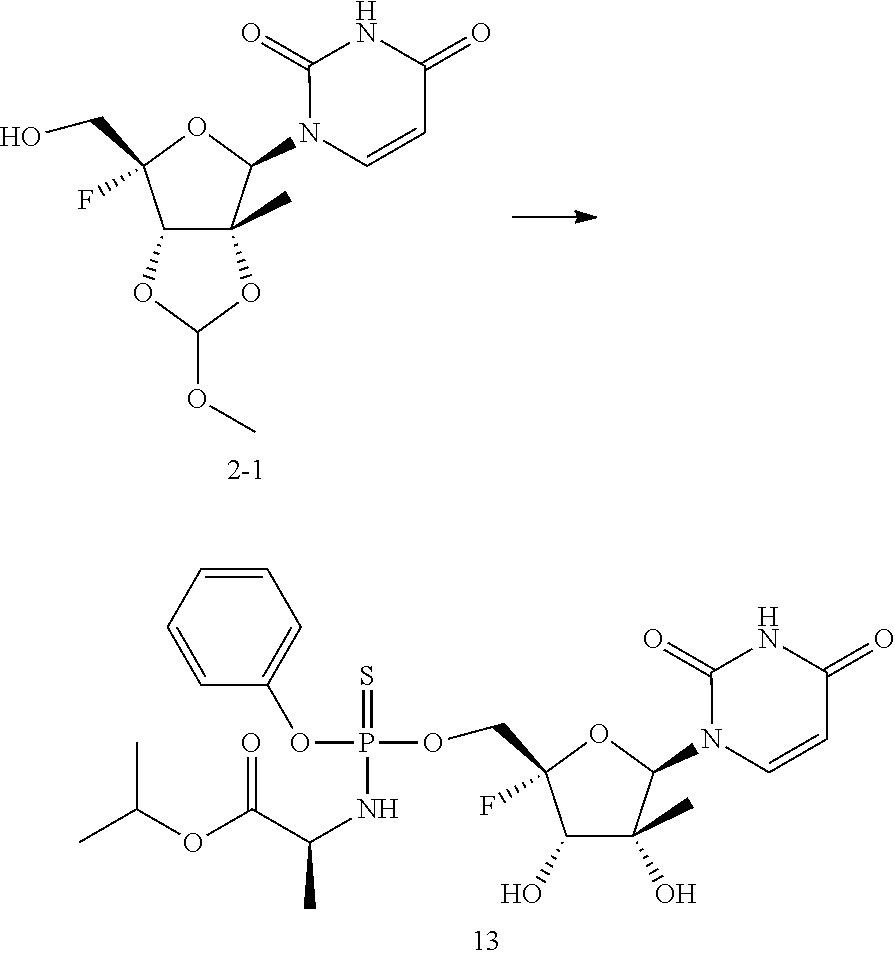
C12C(C)(C(N3C=CC(=O)NC3=O)OC1(CO)F)OC(OC)O2.C1(O)C(C)(O)C(N2C=CC(=O)NC2=O)OC1(COP(OC1=CC=CC=C1)(=S)NC(C)C(OC(C)C)=O)F
